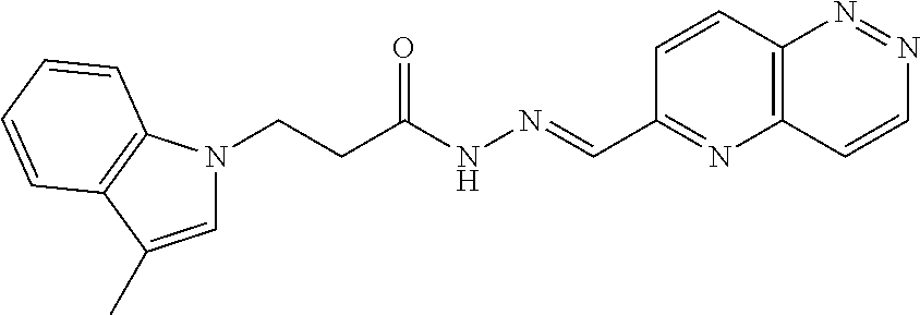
C(CC(NN=CC1=NC2=C(C=C1)N=NC=C2)=O)N1C=C(C)C2=C1C=CC=C2
